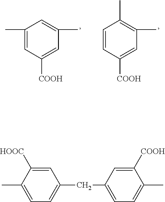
C1(C)=CC([COOH])=CC(C)=C1.C1=CC([COOH])=CC(C)=C1C.C1=C([HOOC])C(C)=CC=C1CC1=CC=C(C)C([COOH])=C1
